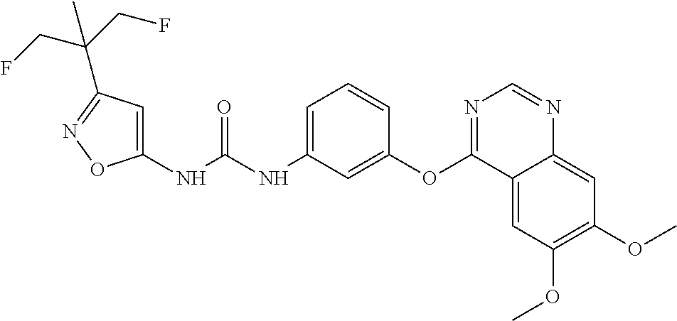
N(C(NC1=CC=CC(OC2=NC=NC3=CC(OC)=C(OC)C=C23)=C1)=O)C1=CC(C(CF)(CF)C)=NO1
